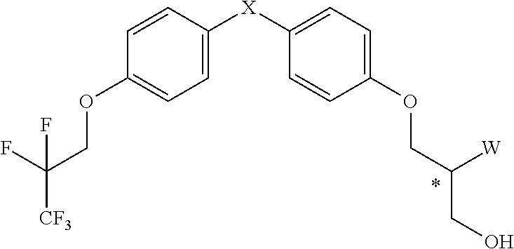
C1=CC([X]C2=CC=C(OCC([W])CO)C=C2)=CC=C1OCC(F)([CF3])F
